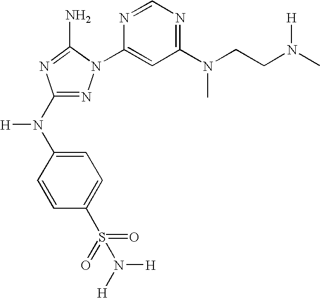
N1=C(N(C2=CC=C(S(=O)(=O)N([H])[H])C=C2)[H])N=C(N)N1C1=CC(N(CCN(C)[H])C)=NC=N1
